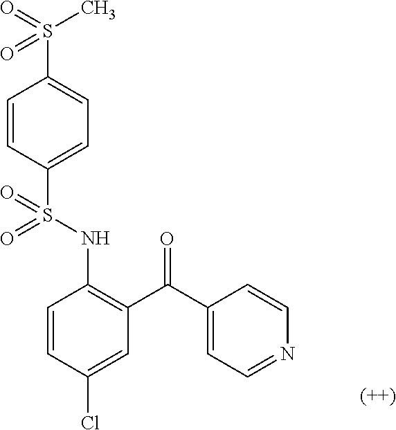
C1=CC(S(NC2=C(C(C3=CC=NC=C3)=O)C=C(Cl)C=C2)(=O)=O)=CC=C1S(=O)(C)=O
